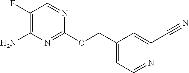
C1(OCC2=CC=NC(C#N)=C2)=NC(N)=C(F)C=N1
